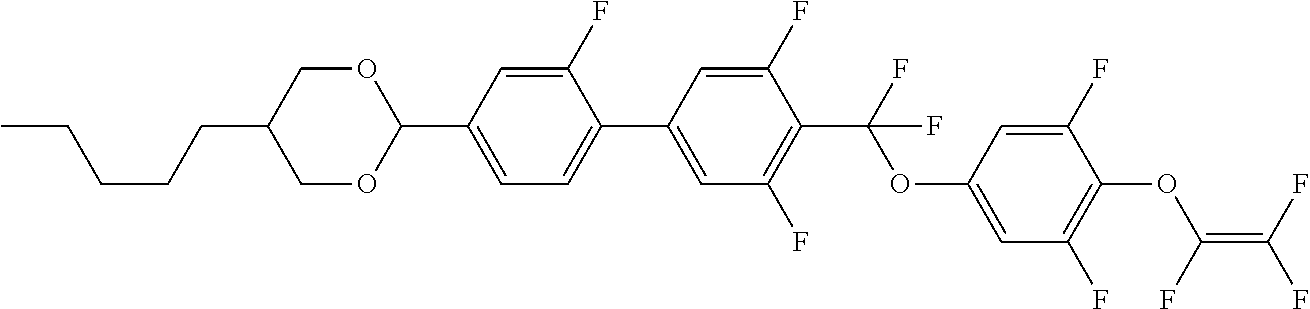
C1(C2=CC(F)=C(C(F)(OC3=CC(F)=C(OC(F)=C(F)F)C(F)=C3)F)C(F)=C2)=CC=C(C2OCC(CCCCC)CO2)C=C1F
